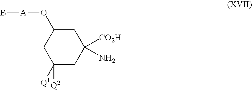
NC1([CO2H])CC(O[A]B)CC([Q2])([Q1])C1
